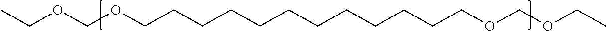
CCOCOCCCCCCCCCCCCOCOCC
